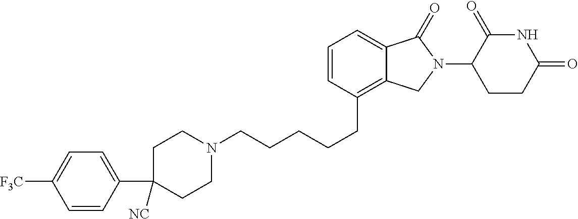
C1CN(CCCCCC2=C3C(=CC=C2)C(=O)N(C2C(=O)NC(=O)CC2)C3)CCC1([NC])C1=CC=C([F3C])C=C1
